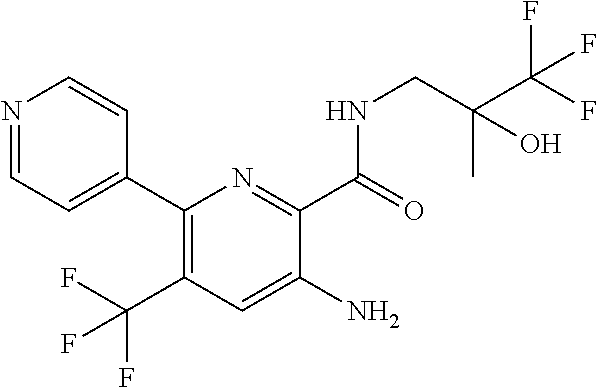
C1(C2=CC=NC=C2)=C(C(F)(F)F)C=C(N)C(C(=O)NCC(C(F)(F)F)(C)O)=N1
